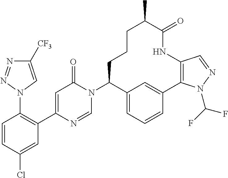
C1=CC(Cl)=CC(C2=CC(=O)N(C3C4=CC=CC(=C4)C4=C(C=NN4C(F)F)NC(=O)C(C)CCC3)C=N2)=C1N1C=C([CF3])N=N1
